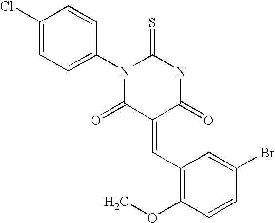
C1(Cl)=CC=C(N2C(=O)C(=CC3=C(OC)C=CC(Br)=C3)C(=O)NC2=S)C=C1
